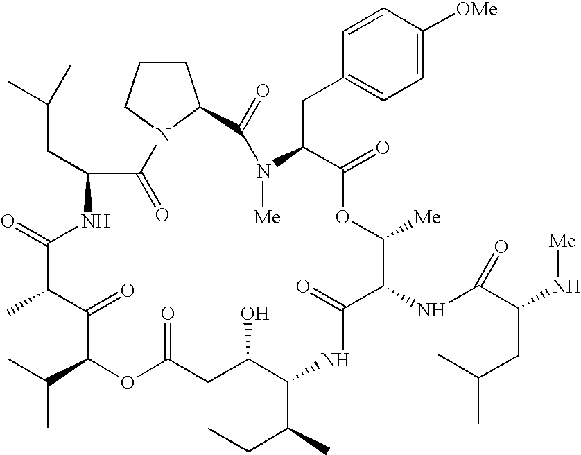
CC(C1OC(=O)CC(O)C(C(C)CC)NC(=O)C(NC(C(CC(C)C)N[Me])=O)C([Me])OC(=O)C(CC2=CC=C([OMe])C=C2)N([Me])C(=O)C2N(C(=O)C(CC(C)C)NC(=O)C(C)C1=O)CCC2)C
